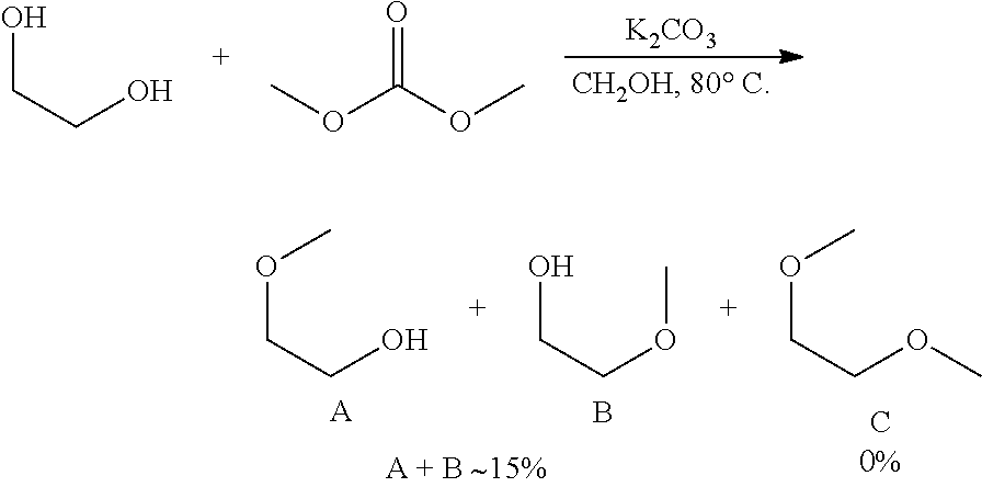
[K2CO3].C(CO)O.C(OC)(=O)OC.C(COC)OC.C(CO)OC.[A].C(COC)O.B
